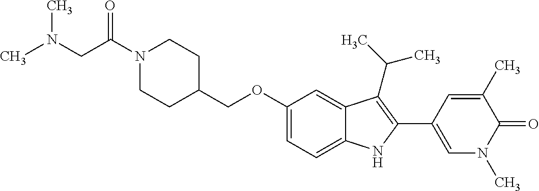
C(OC1=CC=C2C(=C1)C(C(C)C)=C(C1=CN(C)C(=O)C(C)=C1)N2)C1CCN(C(CN(C)C)=O)CC1
